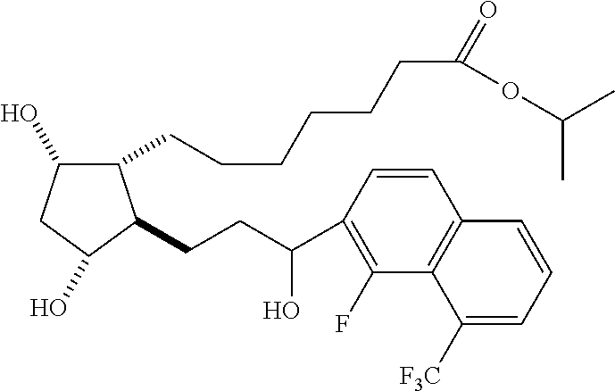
C1(CCCCCCC(=O)OC(C)C)C(O)CC(O)C1CCC(O)C1=C(F)C2=C(C=C1)C=CC=C2[F3C]
